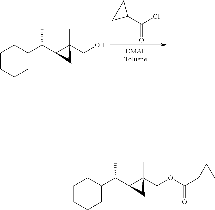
C1(C(Cl)=O)CC1.C1CCCC(C(C2C(CO)(C)C2)C)C1.C1CCCC(C(C2C(COC(C3CC3)=O)(C)C2)C)C1
